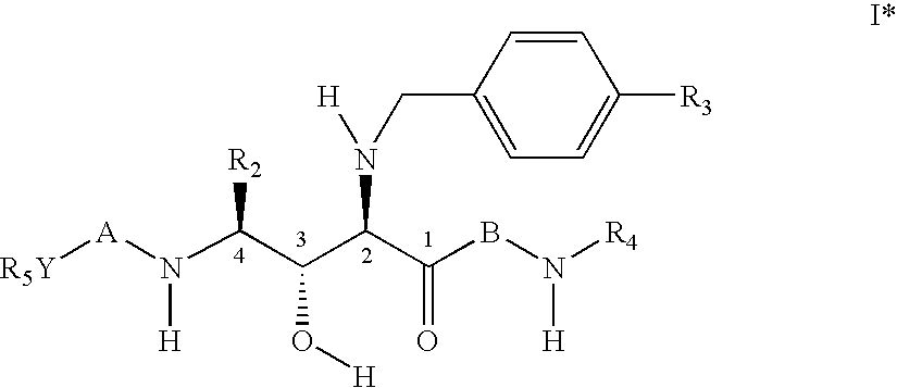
[R5Y][A]N(C(C(C(C(BN([R4])[H])=O)N(CC1=CC=C([R3])C=C1)[H])O[H])[R2])[H]
